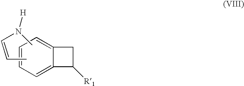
C1=CC=C2C(=C1)CC2[R1].CC=CN(C)[H]
